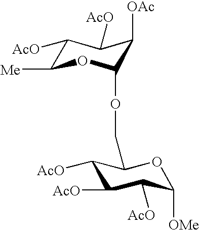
C1([AcO])C(COC2OC([Me])C([AcO])C([AcO])C2[OAc])OC([OMe])C([AcO])C1[AcO]
